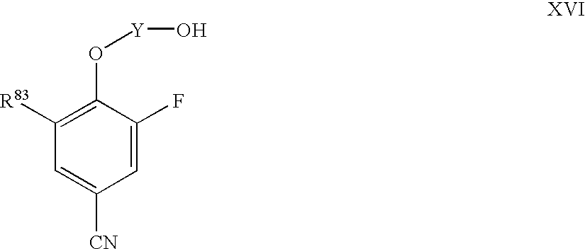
[R83]C1=C(O[Y]O)C(F)=CC([CN])=C1
